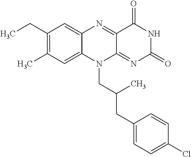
C1(CC)=C(C)C=C2C(=C1)N=C1C(=NC(=O)NC1=O)N2CC(CC1=CC=C(Cl)C=C1)C
